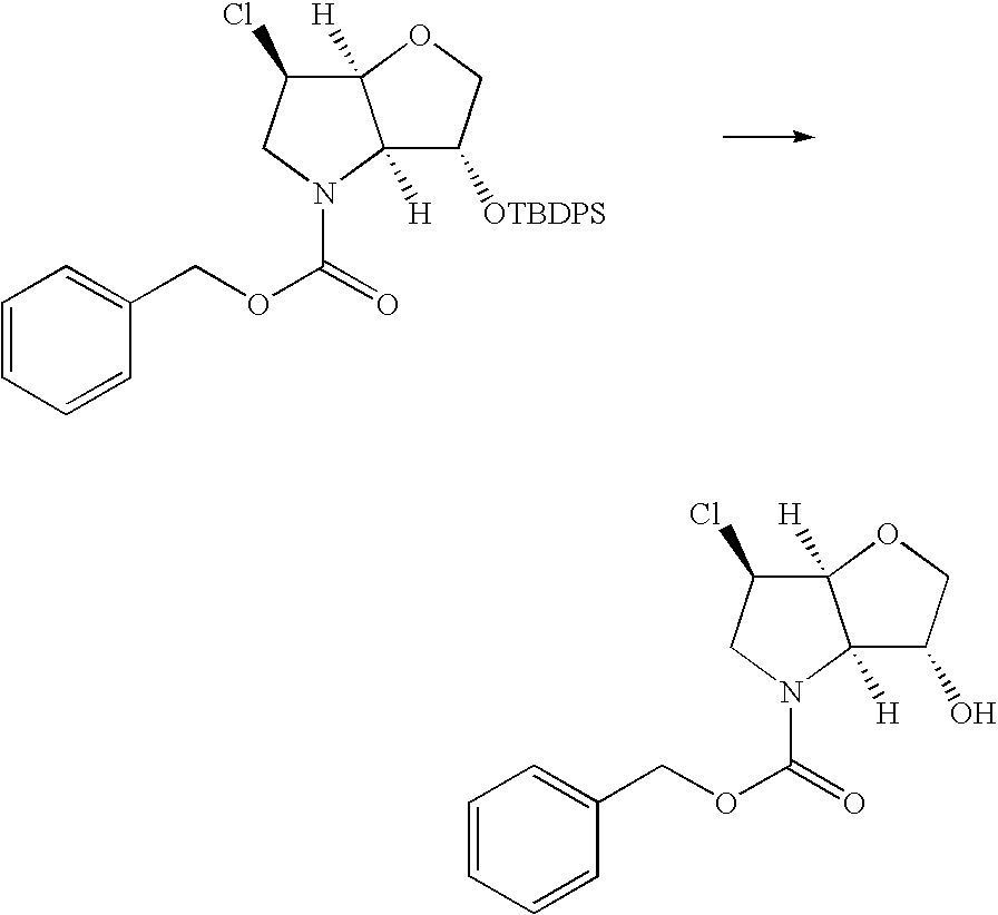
C12([H])C(Cl)CN(C(=O)OCC3=CC=CC=C3)C1([H])C([OTBDPS])CO2.C12([H])C(Cl)CN(C(=O)OCC3=CC=CC=C3)C1([H])C(O)CO2
